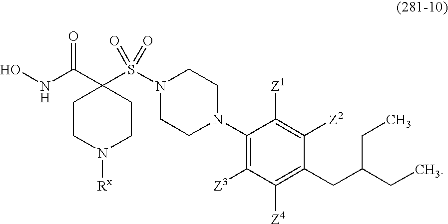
ONC(C1(S(N2CCN(C3=C([Z3])C([Z4])=C(CC(CC)CC)C([Z2])=C3[Z1])CC2)(=O)=O)CCN([Rx])CC1)=O
